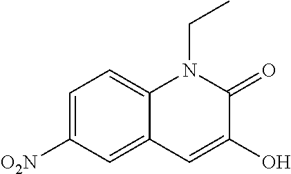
C1=C([O2N])C=C2C(=C1)N(CC)C(=O)C(O)=C2
